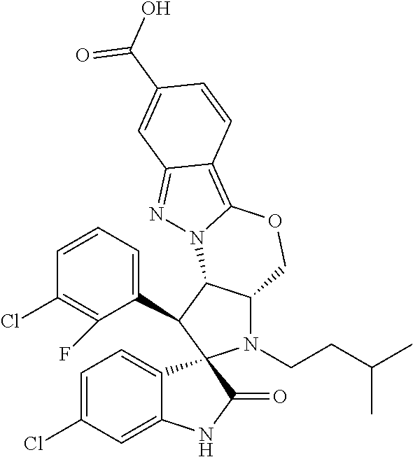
C1=CC=C(C2C3C(N(CCC(C)C)C24C2=CC=C(Cl)C=C2NC4=O)COC2=C4C(=NN32)C=C(C(O)=O)C=C4)C(F)=C1Cl
